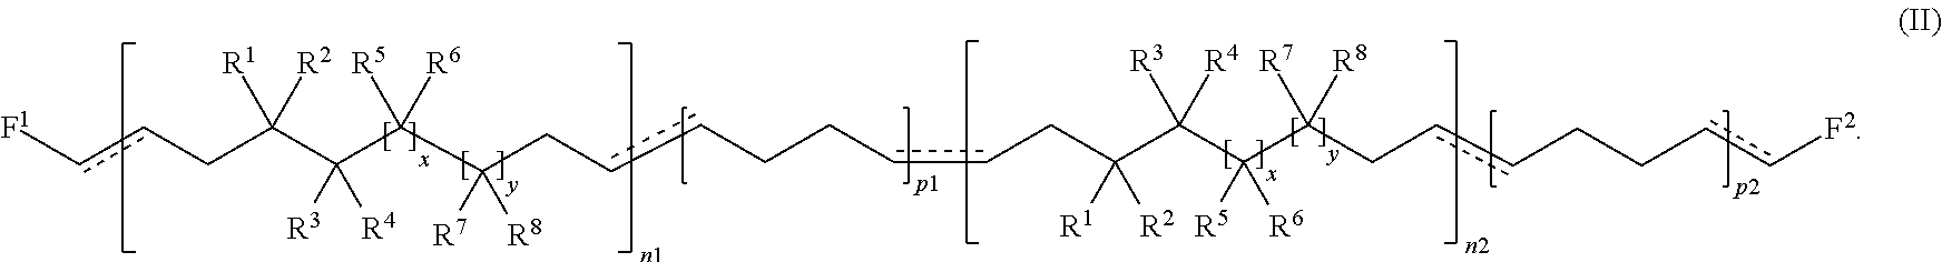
[F1]ccCC(C(C(C(CccCCccCC(C(C(C(CccCCcc[F2])([R7])[R8])([R5])[R6])([R3])[R4])([R1])[R2])([R7])[R8])([R5])[R6])([R3])[R4])([R2])[R1]
